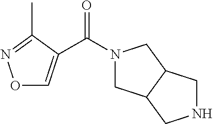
C(N1CC2C(C1)CNC2)(=O)C1=CON=C1C
